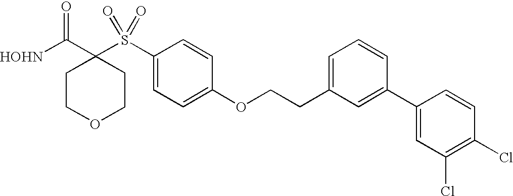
[HOHN]C(C1(S(C2=CC=C(OCCC3=CC=CC(C4=CC(Cl)=C(Cl)C=C4)=C3)C=C2)(=O)=O)CCOCC1)=O
